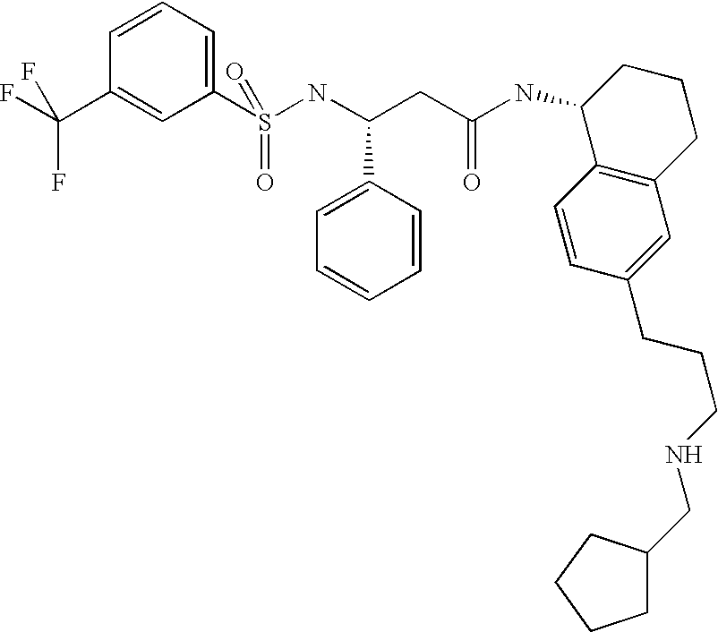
C1=CC=C(S(NC(CC(NC2C3=C(CCC2)C=C(CCCNCC2CCCC2)C=C3)=O)C2=CC=CC=C2)(=O)=O)C=C1C(F)(F)F
